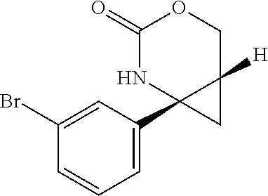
C1=C(C23C([H])(C2)COC(=O)N3)C=C(Br)C=C1
